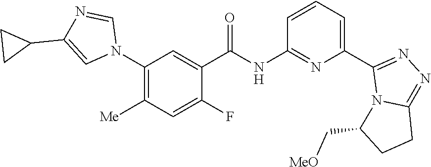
C1(N2C=NC(C3CC3)=C2)=C([Me])C=C(F)C(C(NC2=NC(C3=NN=C4N3C(C[MeO])CC4)=CC=C2)=O)=C1
